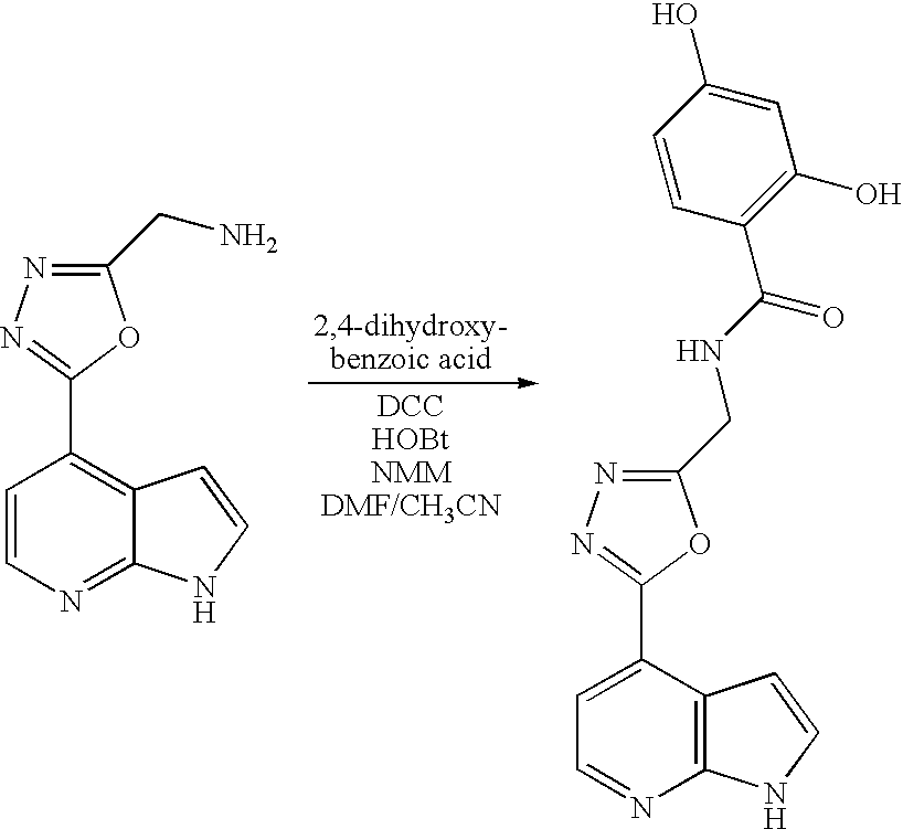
C1=CN=C2C(=C1C1=NN=C(CN)O1)C=CN2.C1=C(C2=NN=C(CNC(C3=C(O)C=C(O)C=C3)=O)O2)C2=C(N=C1)NC=C2
